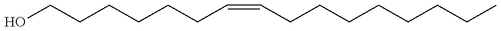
C(CCCCCC=CCCCCCCCC)O
